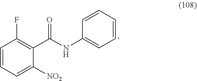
C1=CC=C([NO2])C(C(NC2=CC=CC=C2)=O)=C1F
